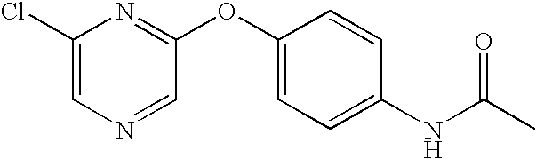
C1(Cl)=CN=CC(OC2=CC=C(NC(C)=O)C=C2)=N1
